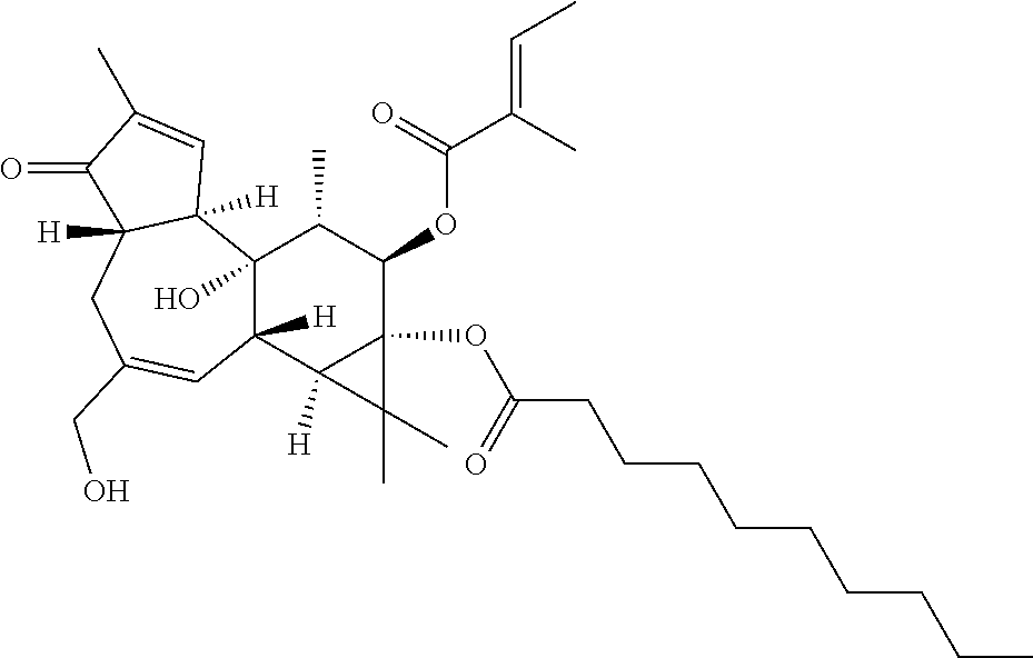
C12(O)C([H])(C3([H])C(OC(=O)CCCCCCCCC)(C(OC(C(C)=CC)=O)C1C)C3(C)C)C=C(CO)CC1([H])C2([H])C=C(C)C1=O
